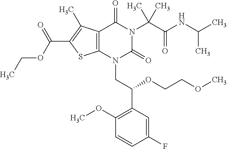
C12=C(C(C)=C(C(=O)OCC)S1)C(=O)N(C(C(=O)NC(C)C)(C)C)C(=O)N2CC(C1=C(OC)C=CC(F)=C1)OCCOC
